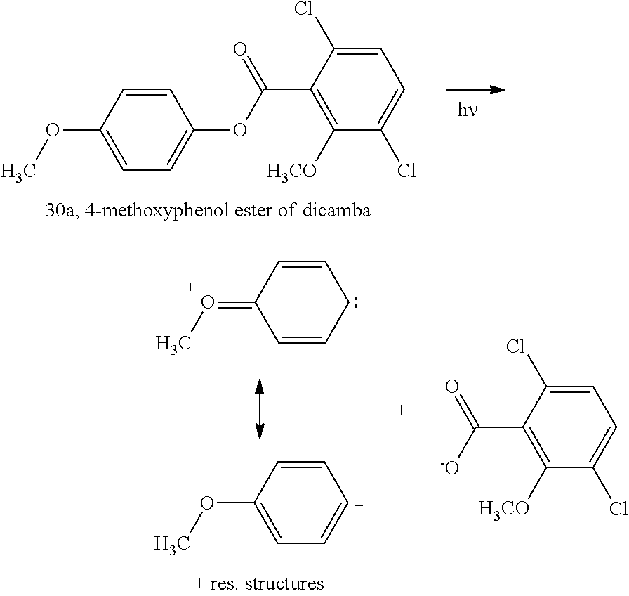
C1=CC(OC)=CC=C1OC(C1=C([H3CO])C(Cl)=CC=C1Cl)=O.C1=CC(=[O+]C)C=CC1.C1=CC(OC)=CC=[C+]1.C1=C(Cl)C(C([-O])=O)=C([H3CO])C(Cl)=C1
